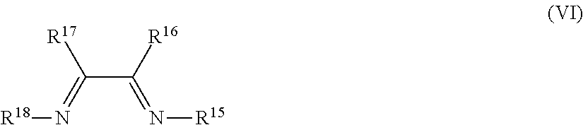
[R18]N=C(C(=N[R15])[R16])[R17]
